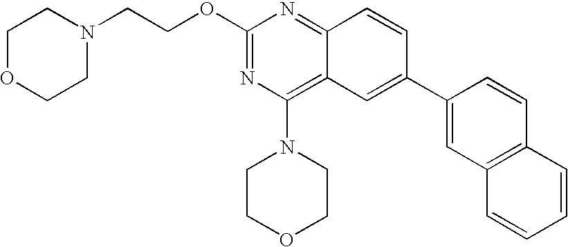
C1(OCCN2CCOCC2)=NC(N2CCOCC2)=C2C(=N1)C=CC(C1=CC3=C(C=C1)C=CC=C3)=C2
